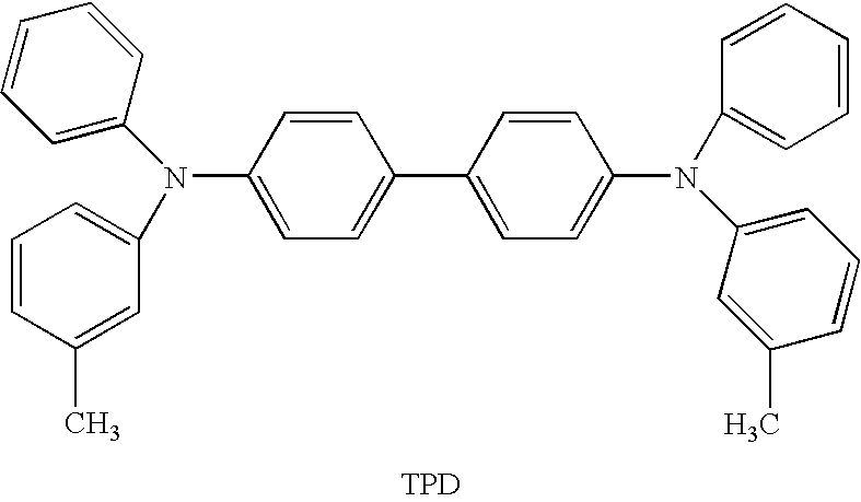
C1=CC(N(C2=CC=CC=C2)C2=CC=CC(C)=C2)=CC=C1C1=CC=C(N(C2=CC=CC(C)=C2)C2=CC=CC=C2)C=C1.[TPD]
